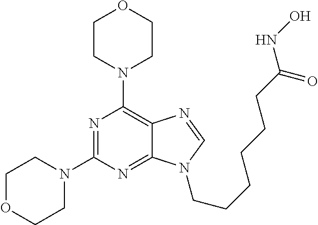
C1CN(C2=C3C(=NC(N4CCOCC4)=N2)N(CCCCCCC(NO)=O)C=N3)CCO1
